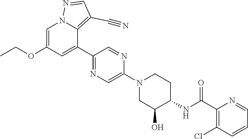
C1=C(OCC)C=C(C2=NC=C(N3CC(O)C(NC(C4=C(Cl)C=CC=N4)=O)CC3)N=C2)C2=C(C#N)C=NN12
